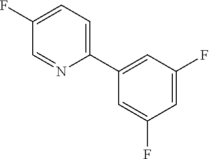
C1(F)=CC=C(C2=CC(F)=CC(F)=C2)N=C1
